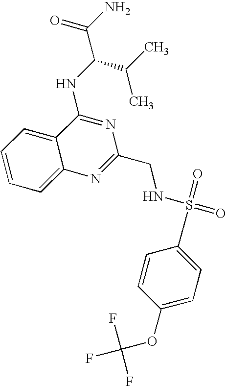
C12=CC=CC=C1C(NC(C(N)=O)C(C)C)=NC(CNS(=O)(C1=CC=C(OC(F)(F)F)C=C1)=O)=N2
